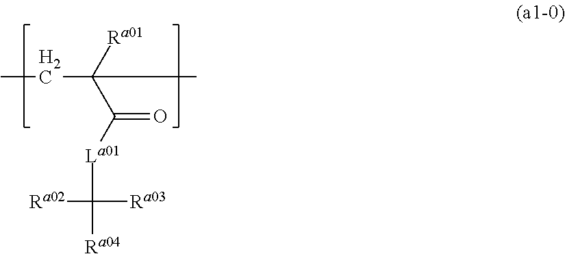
CCC(C([La01]C([Ra03])([Ra02])[Ra04])=O)([Ra01])C
